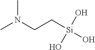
N(CC[Si](O)(O)O)(C)C
